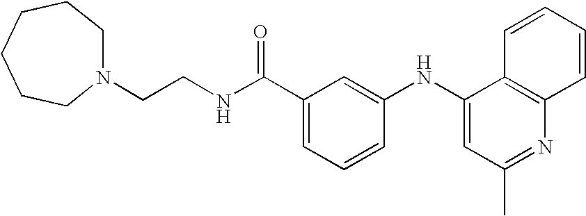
N1(CCNC(C2=CC=CC(NC3=CC(C)=NC4=C3C=CC=C4)=C2)=O)CCCCCC1
